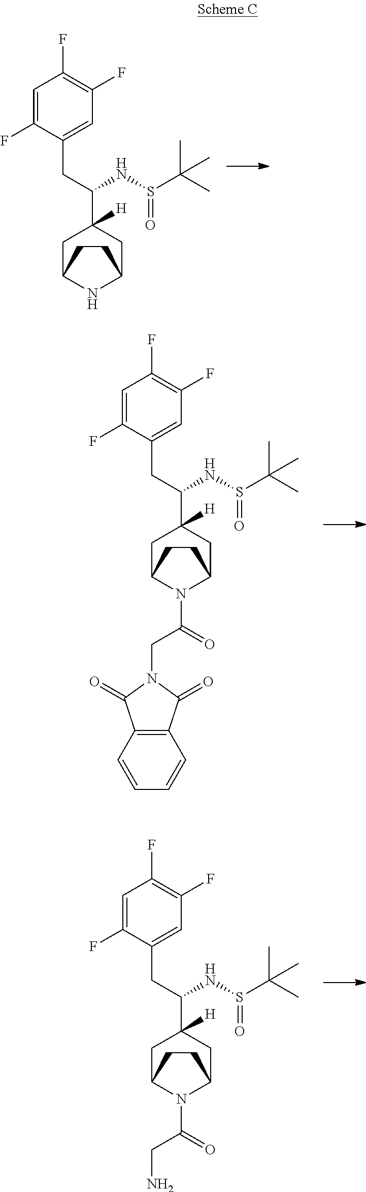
N1C2CC(C(NS(C(C)(C)C)=O)CC3=CC(F)=C(F)C=C3F)([H])CC1CC2.N1(C(CN)=O)C2CC(C(NS(C(C)(C)C)=O)CC3=CC(F)=C(F)C=C3F)([H])CC1CC2.C(C(N1C2CC(C(NS(C(C)(C)C)=O)CC3=CC(F)=C(F)C=C3F)([H])CC1CC2)=O)N1C(=O)C2=C(C=CC=C2)C1=O
